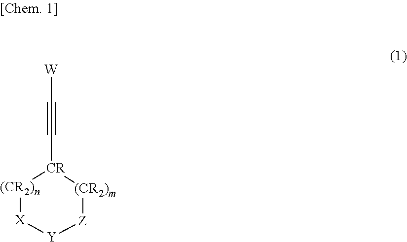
[W]C#C[CR]1[(CR2)n][X][Y][Z][(CR2)m]1
